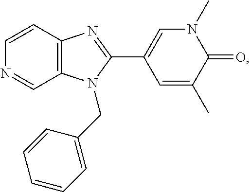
N1=CC2=C(C=C1)N=C(C1=CN(C)C(=O)C(C)=C1)N2CC1=CC=CC=C1
